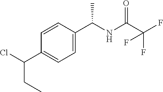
C1(C(Cl)CC)=CC=C(C(NC(=O)C(F)(F)F)C)C=C1
